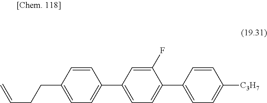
C1=CC(CCC=C)=CC=C1C1=CC=C(C2=CC=C([C3H7])C=C2)C(F)=C1
